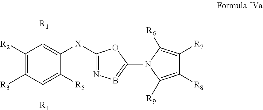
C1([R2])=C([R3])C([R4])=C([R5])C([X]C2=NB=C(N3C([R9])=C([R8])C([R7])=C3[R6])O2)=C1[R1]
